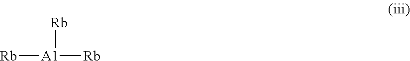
[Rb][A1]([Rb])[Rb]
